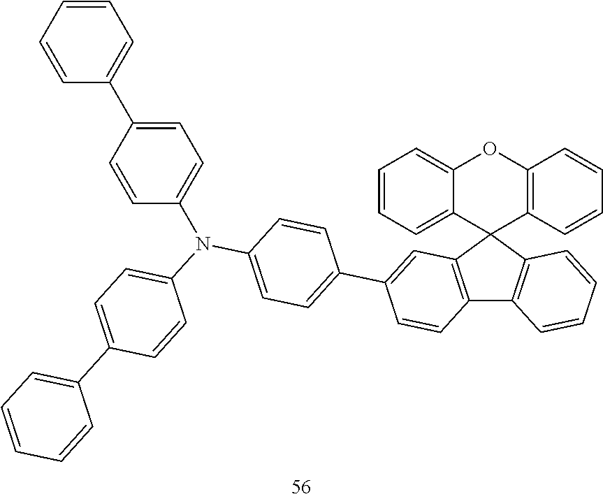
C12=C(C3(C4=C1C=CC=C4)C1=C(OC4=CC=CC=C34)C=CC=C1)C=C(C1=CC=C(N(C3=CC=C(C4=CC=CC=C4)C=C3)C3=CC=C(C4=CC=CC=C4)C=C3)C=C1)C=C2
